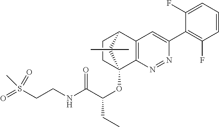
C1CC2(OC(C(NCCS(=O)(=O)C)=O)CC)C3=C(C1C2(C)C)C=C(C1=C(F)C=CC=C1F)N=N3
